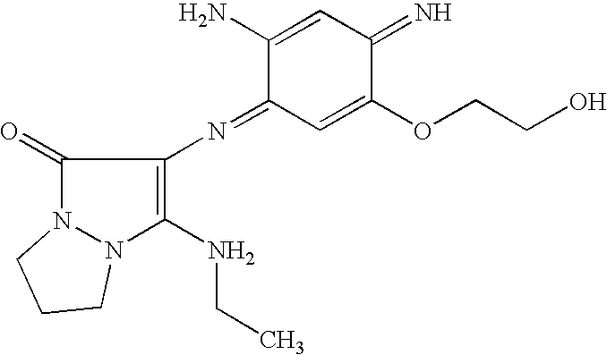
C1(=O)N2N(C(NCC)=C1N=C1C=C(OCCO)C(=N)C=C1N)CCC2
